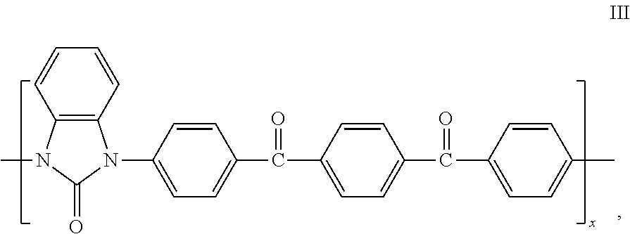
C12=C(C=CC=C1)N(C1=CC=C(C(=O)C3=CC=C(C(=O)C4=CC=C(C)C=C4)C=C3)C=C1)C(=O)N2C
